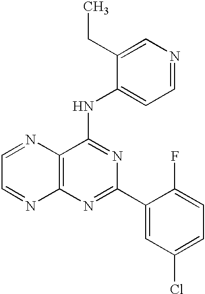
C1=NC2=C(N=C1)N=C(C1=CC(Cl)=CC=C1F)N=C2NC1=CC=NC=C1CC
